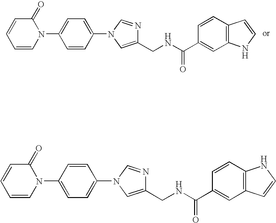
C1=CC=CN(C2=CC=C(N3C=NC(CNC(C4=CC5=C(C=C4)C=CN5)=O)=C3)C=C2)C1=O.C1=CC=CN(C2=CC=C(N3C=NC(CNC(C4=CC5=C(C=C4)NC=C5)=O)=C3)C=C2)C1=O
